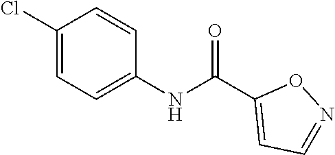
C1(Cl)=CC=C(NC(C2=CC=NO2)=O)C=C1
